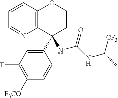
C1=CC2=C(N=C1)C(C1=CC(F)=C([F3CO])C=C1)(NC(=O)NC([CF3])C)CCO2
